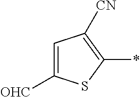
C1=C([OHC])SC(*)=C1[CN]
